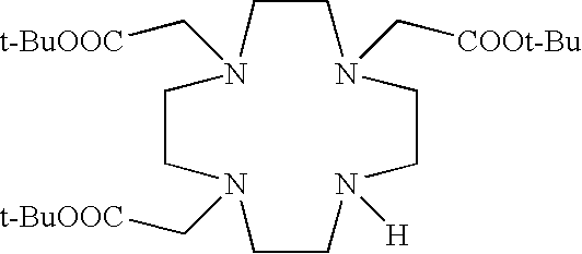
N1(C[t-BuOOC])CCN(C[COOt-Bu])CCN([H])CCN(C[t-BuOOC])CC1
